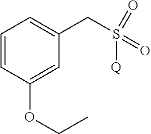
C1=CC(OCC)=CC(CS(=O)(=O)[Q])=C1
